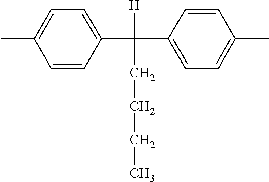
C1=CC(C(C2=CC=C(C)C=C2)(CCCC)[H])=CC=C1C
